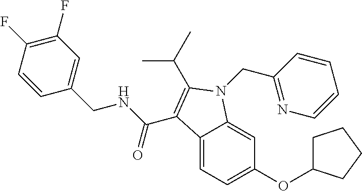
C12=CC=C(OC3CCCC3)C=C1N(CC1=NC=CC=C1)C(C(C)C)=C2C(NCC1=CC(F)=C(F)C=C1)=O
